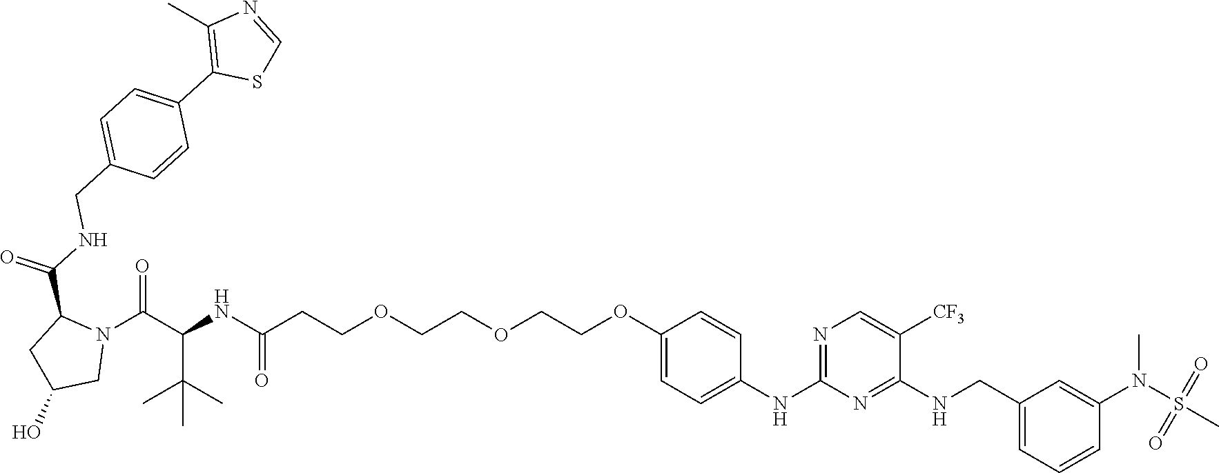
C(COCCOCCOC1=CC=C(NC2=NC=C([CF3])C(NCC3=CC=CC(N(C)S(C)(=O)=O)=C3)=N2)C=C1)C(NC(C(N1C(C(=O)NCC2=CC=C(C3=C(C)N=CS3)C=C2)CC(O)C1)=O)C(C)(C)C)=O
